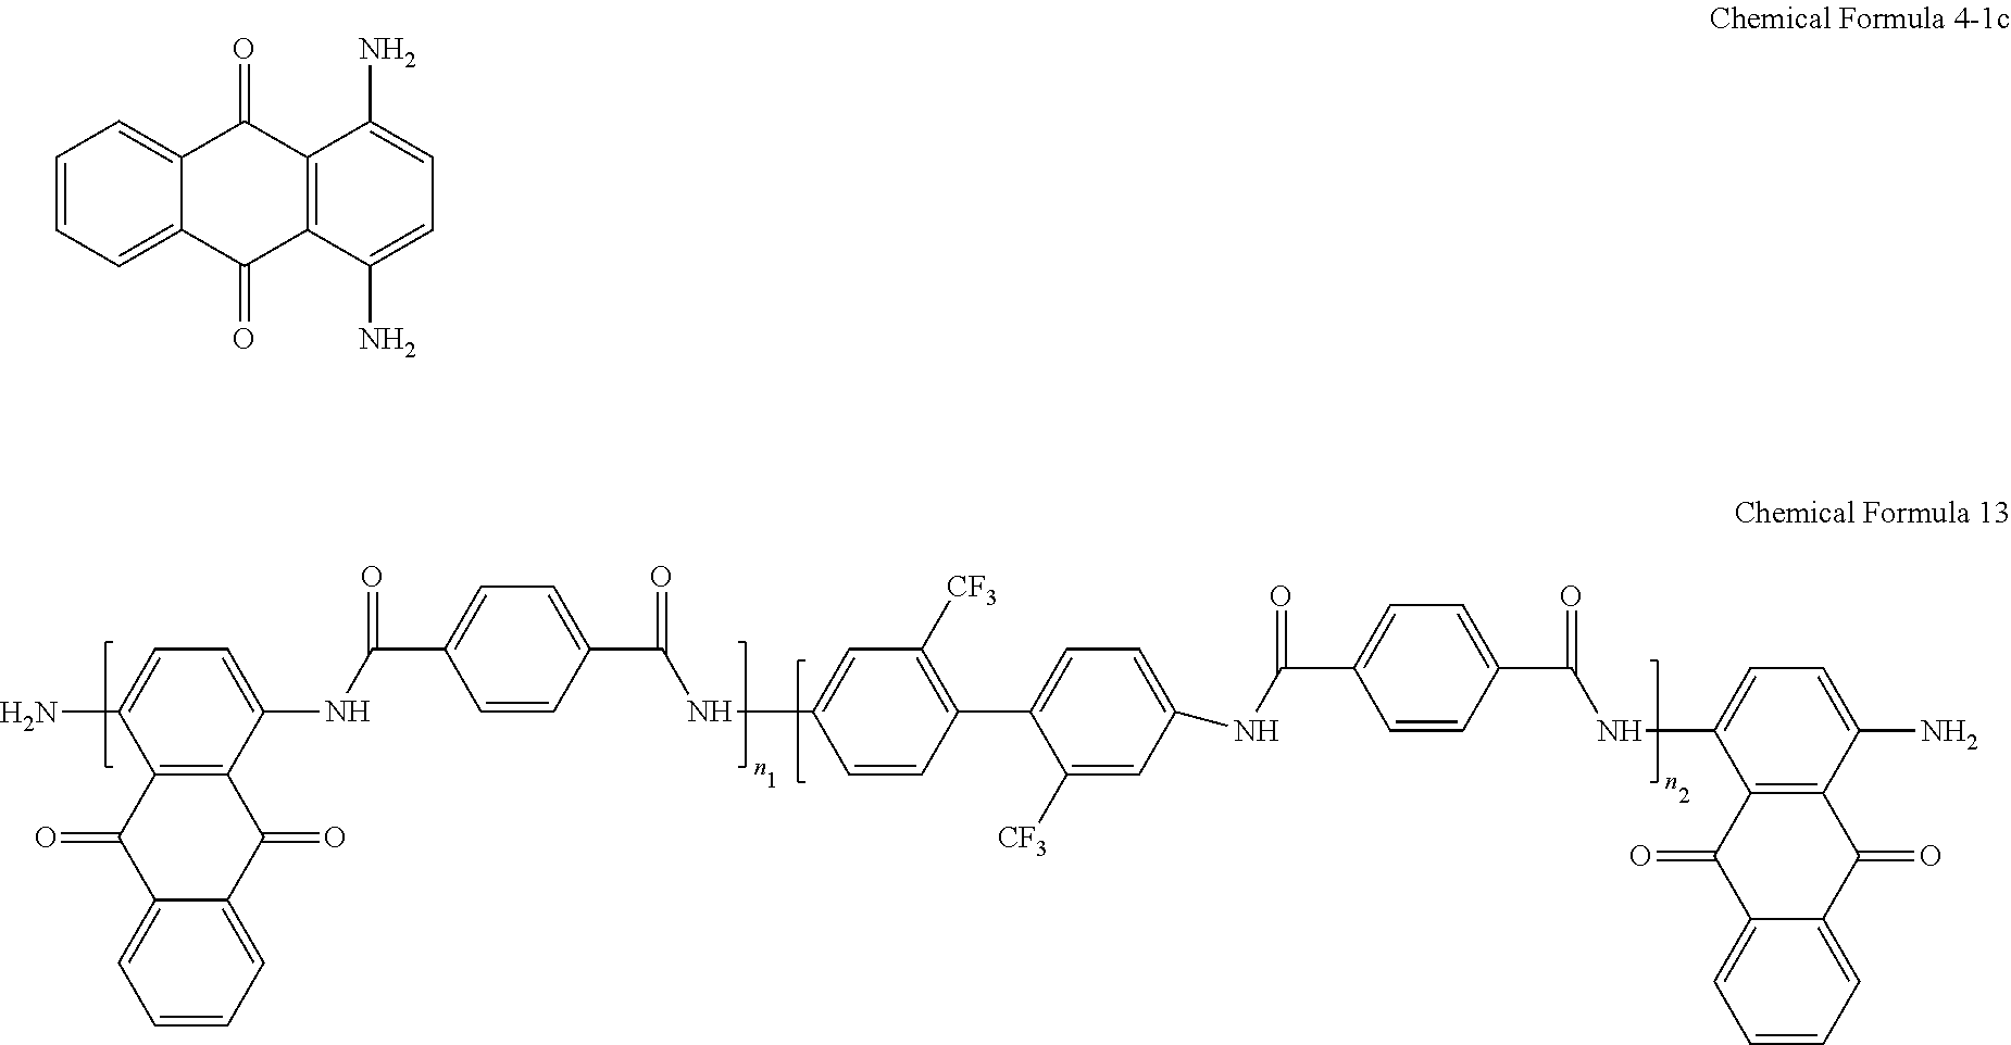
C12=C(C(NC(C3=CC=C(C(=O)NC4=CC([CF3])=C(C5=CC=C(NC(C6=CC=C(C(=O)NC7=CC=C(N)C8=C7C(=O)C7=CC=CC=C7C8=O)C=C6)=O)C=C5[CF3])C=C4)C=C3)=O)=CC=C1N)C(=O)C1=CC=CC=C1C2=O.C1=CC=C2C(=C1)C(=O)C1=C(C2=O)C(N)=CC=C1N
